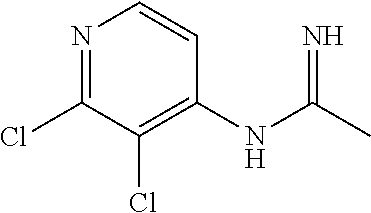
CC(NC1=C(Cl)C(Cl)=NC=C1)=N
